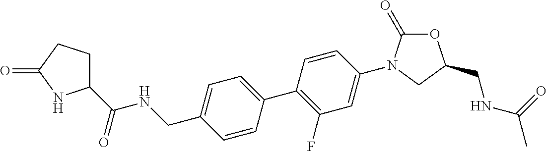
O1C(=O)N(C2=CC(F)=C(C3=CC=C(CNC(C4CCC(=O)N4)=O)C=C3)C=C2)CC1CNC(=O)C
